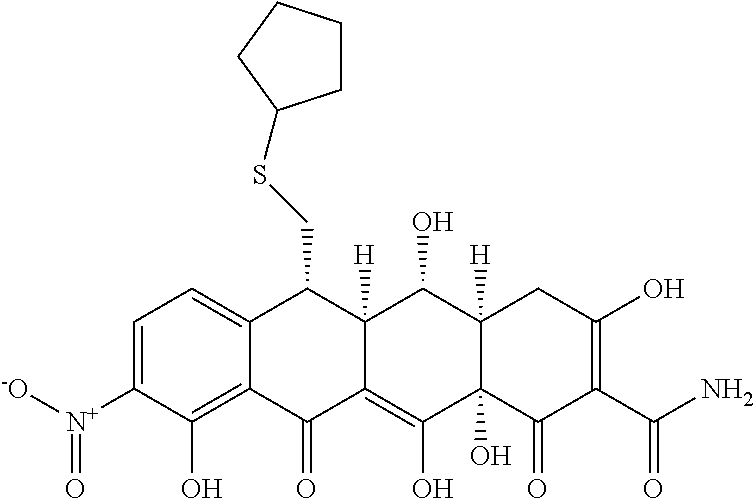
C1=C([N+]([-O])=O)C(O)=C2C(=C1)C(CSC1CCCC1)C1([H])C(=C(O)C3(O)C([H])(C1O)CC(O)=C(C(N)=O)C3=O)C2=O
